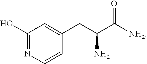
C1=C(CC(C(=O)[NH2])N)C=CN=C1O
